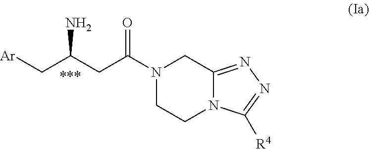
N1(C(CC(C[Ar])N)=O)CCN2C(=NN=C2[R4])C1
